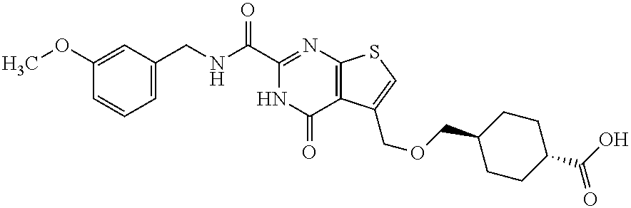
C1(OC)=CC(CNC(C2=NC3=C(C(COCC4CCC(C(O)=O)CC4)=CS3)C(=O)N2)=O)=CC=C1
